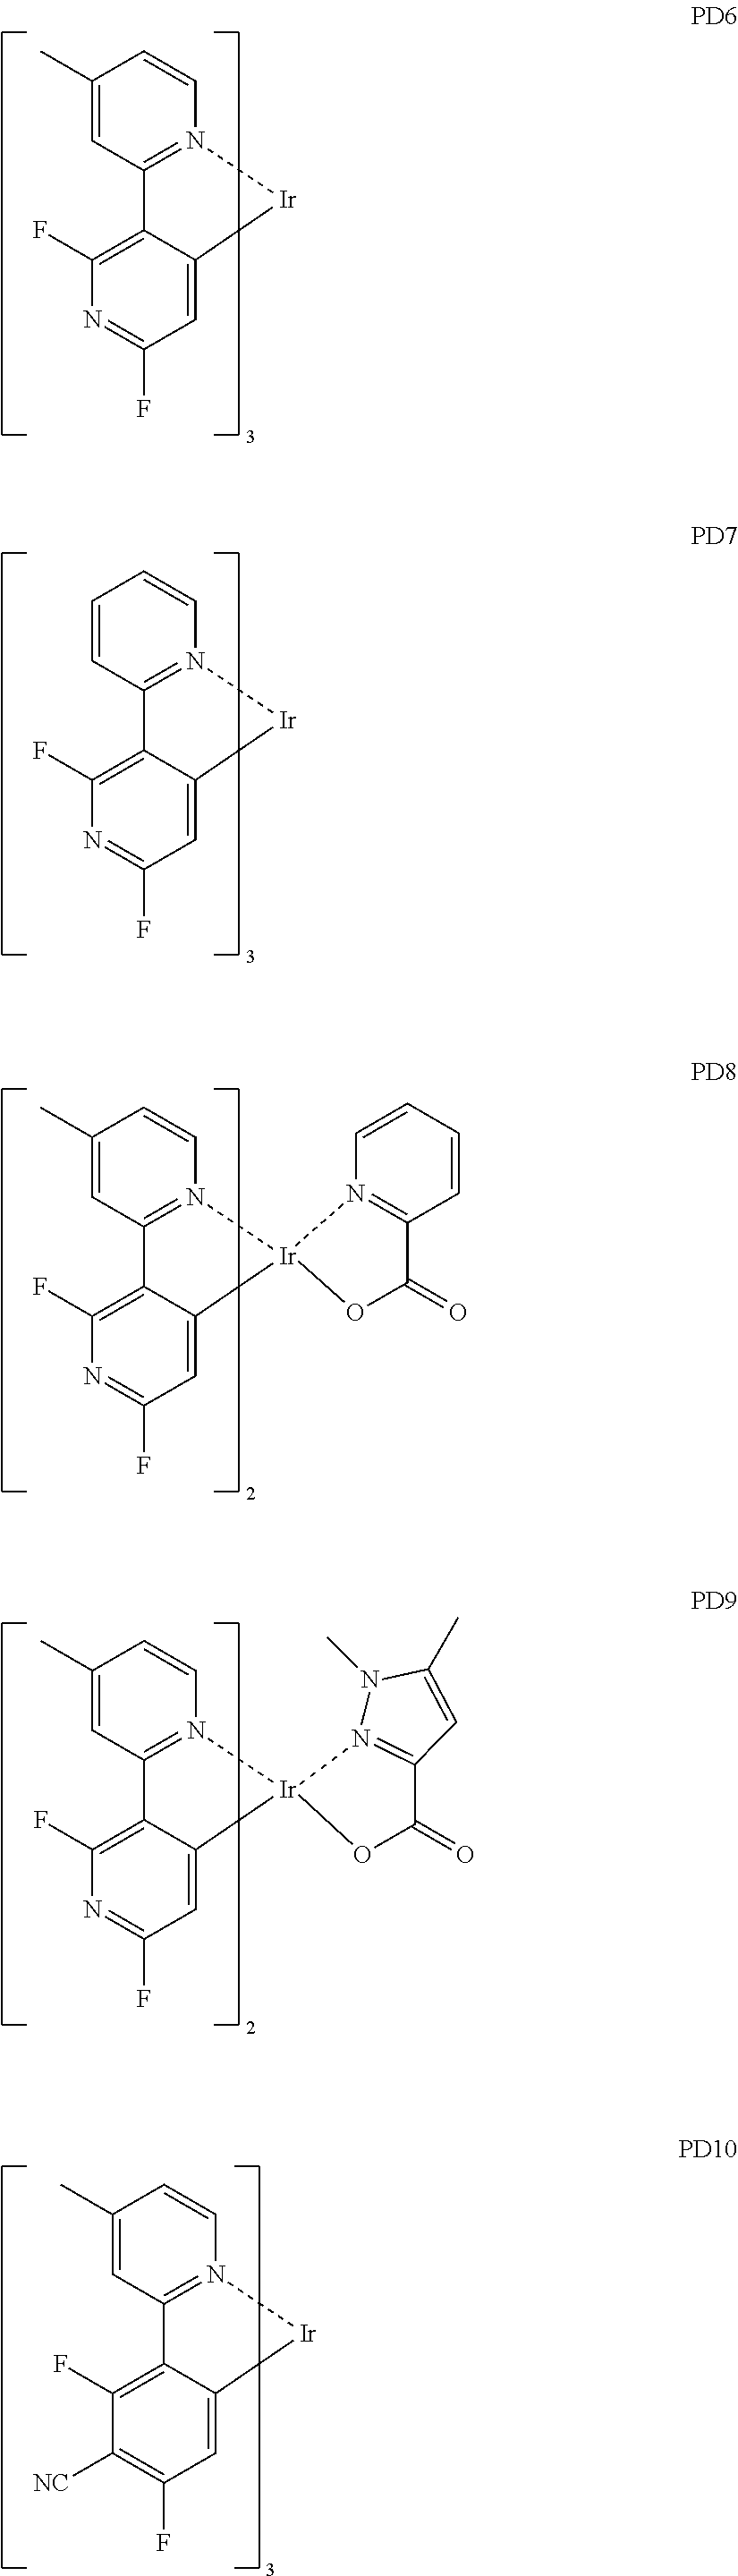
C1(C)=CC2=N(C=C1)[Ir]C1=CC(F)=NC(F)=C21.C1(C)=CC2=N(C=C1)[Ir]C1=CC(F)=C([NC])C(F)=C21.C1=CC2=N(C=C1)[Ir]C1=CC(F)=NC(F)=C21.C1(C)=CC2=N(C=C1)[Ir]1(C3=CC(F)=NC(F)=C23)N2=C(C=CC=C2)C(=O)O1.C1(C)=CC2=N(C=C1)[Ir]1(C3=CC(F)=NC(F)=C23)OC(=O)C2=N1N(C)C(C)=C2
